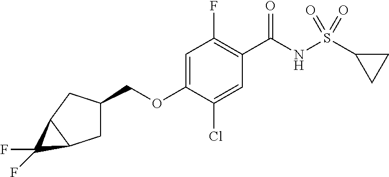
O(C1=CC(F)=C(C(NS(C2CC2)(=O)=O)=O)C=C1Cl)CC1CC2C(C1)C2(F)F
